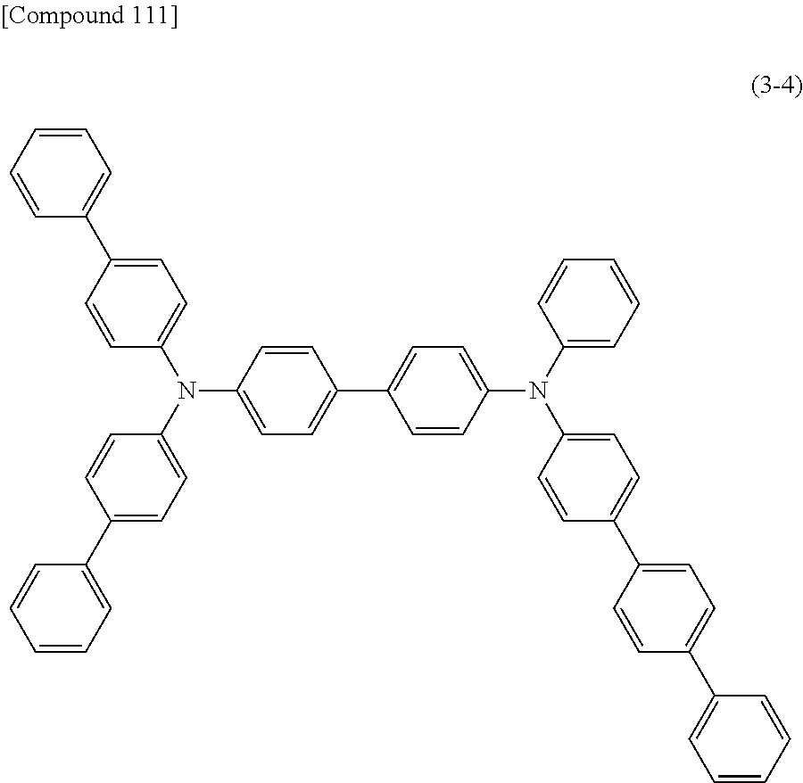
C1=C(N(C2=CC=C(C3=CC=CC=C3)C=C2)C2=CC=C(C3=CC=C(N(C4=CC=CC=C4)C4=CC=C(C5=CC=C(C6=CC=CC=C6)C=C5)C=C4)C=C3)C=C2)C=CC(C2=CC=CC=C2)=C1
